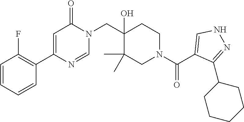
N1(CC2(O)C(C)(C)CN(C(=O)C3=CNN=C3C3CCCCC3)CC2)C(=O)C=C(C2=C(F)C=CC=C2)N=C1
